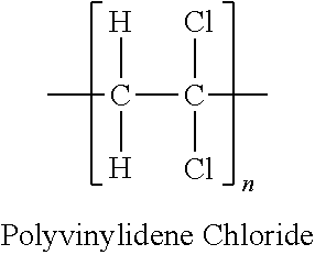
CC(C(Cl)(Cl)C)([H])[H]
